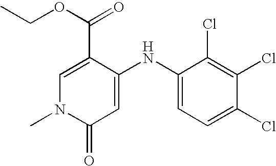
C1=C(C(OCC)=O)C(NC2=CC=C(Cl)C(Cl)=C2Cl)=CC(=O)N1C
